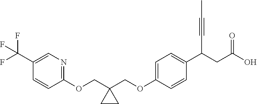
C1(OCC2(COC3=CC=C(C(CC(O)=O)C#CC)C=C3)CC2)=NC=C(C(F)(F)F)C=C1
